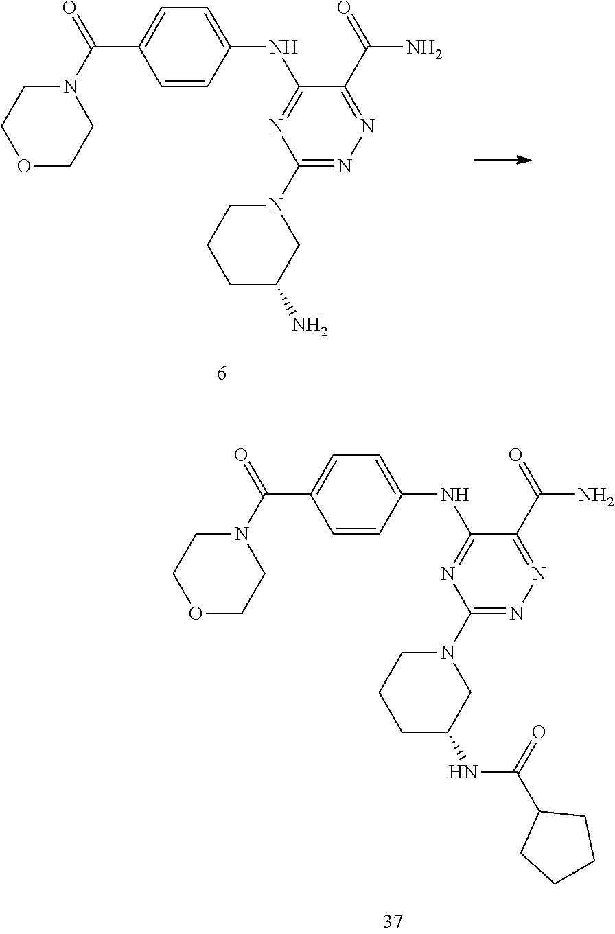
O1CCN(C(=O)C2=CC=C(NC3=NC(N4CCCC(N)C4)=NN=C3C(=O)N)C=C2)CC1.O1CCN(C(=O)C2=CC=C(NC3=NC(N4CCCC(NC(C5CCCC5)=O)C4)=NN=C3C(=O)N)C=C2)CC1
